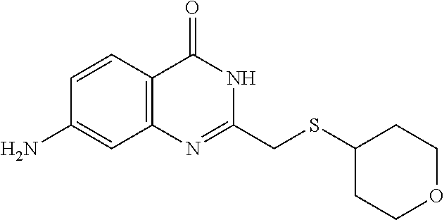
C1(CSC2CCOCC2)=NC2=C(C=CC(N)=C2)C(=O)N1
